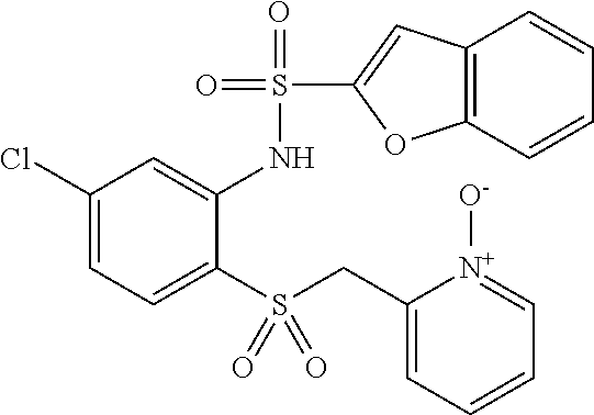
C1(Cl)=CC=C(S(CC2=CC=CC=[N+]2[O-])(=O)=O)C(NS(C2=CC3=C(O2)C=CC=C3)(=O)=O)=C1
